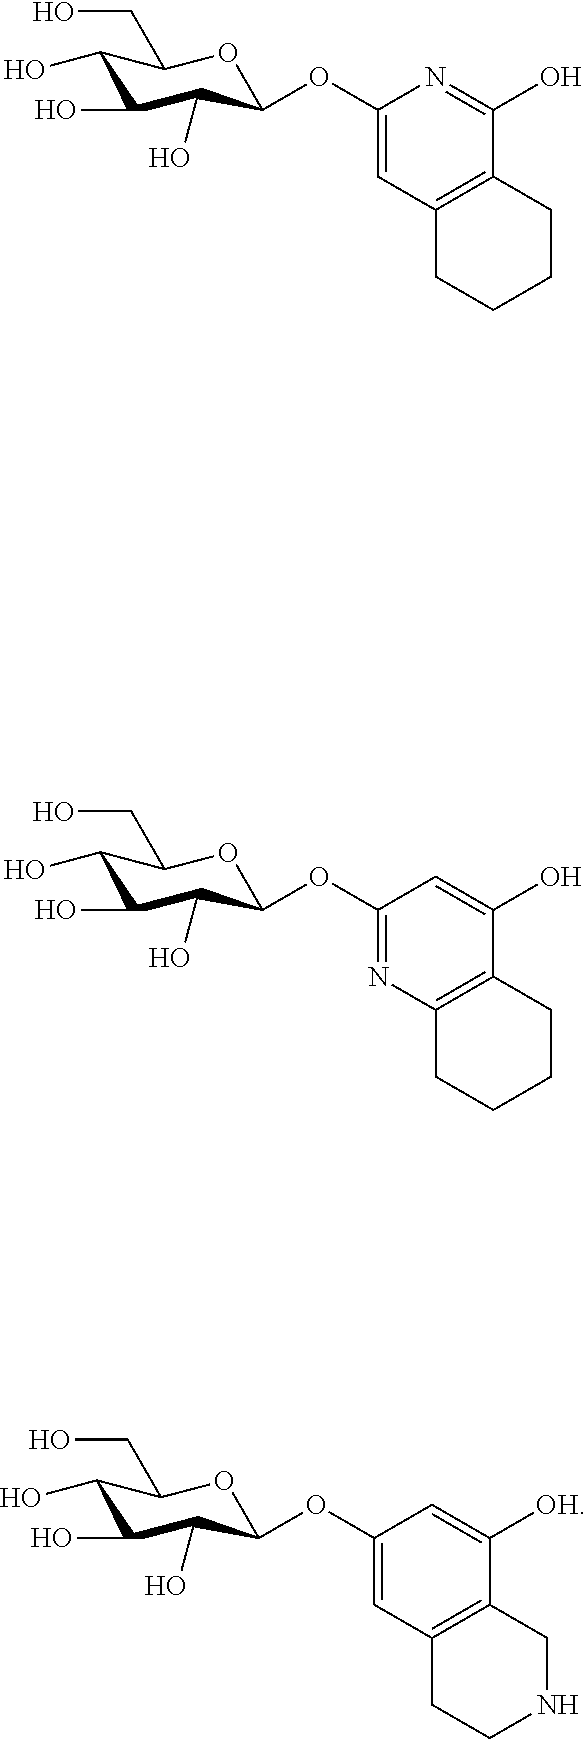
C1(OC2C(O)C(O)C(O)C(CO)O2)=CC2=C(C(O)=N1)CCCC2.C1(OC2C(O)C(O)C(O)C(CO)O2)=NC2=C(C(O)=C1)CCCC2.C1(OC2C(O)C(O)C(O)C(CO)O2)=CC2=C(C([OH])=C1)CNCC2
